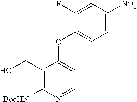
C1(CO)=C([BocHN])N=CC=C1OC1=CC=C([NO2])C=C1F
